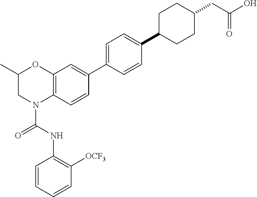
C12=C(C=CC(C3=CC=C(C4CCC(CC(O)=O)CC4)C=C3)=C1)N(C(NC1=C([OCF3])C=CC=C1)=O)CC(C)O2
